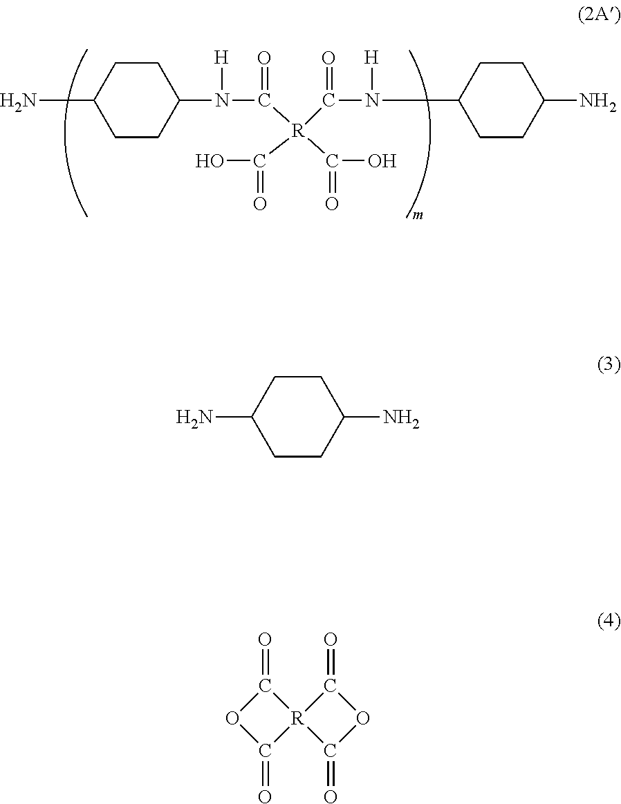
N(C1CCC(N)CC1)([H])C([R](C(=O)N([H])C1CCC(N)CC1)(C(=O)O)C(O)=O)=O.C1CC(N)CCC1N.O1C(=O)[R]2(C1=O)C(=O)OC2=O
